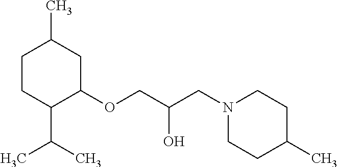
C1CC(C(C)C)C(OCC(CN2CCC(C)CC2)O)CC1C
